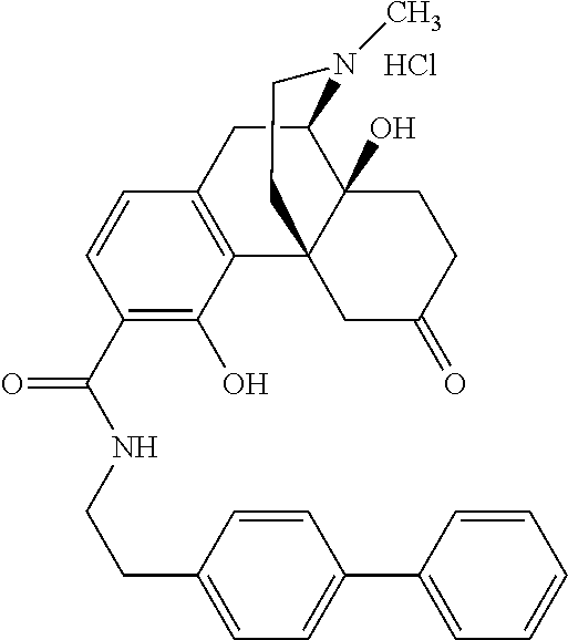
C12=C(C(O)=C(C(NCCC3=CC=C(C4=CC=CC=C4)C=C3)=O)C=C1)C13C(O)(C(C2)N(C)CC1)CCC(=O)C3.Cl
